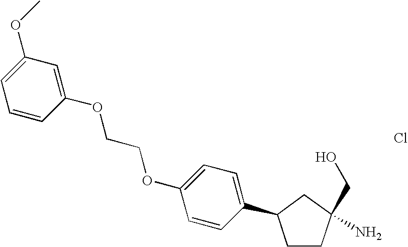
C1CC(CO)(N)CC1C1=CC=C(OCCOC2=CC(OC)=CC=C2)C=C1.Cl
